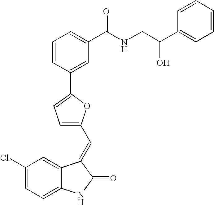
C1(Cl)=CC=C2C(=C1)C(=CC1=CC=C(C3=CC(C(NCC(C4=CC=CC=C4)O)=O)=CC=C3)O1)C(=O)N2
